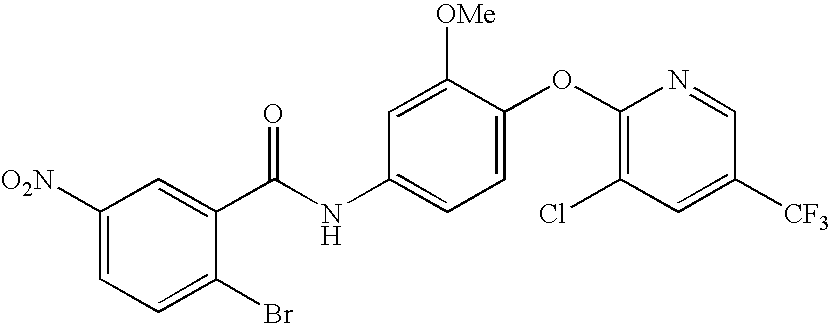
C1([O2N])=CC=C(Br)C(C(NC2=CC=C(OC3=C(Cl)C=C([CF3])C=N3)C([OMe])=C2)=O)=C1
